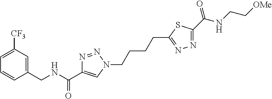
C1=C([CF3])C=C(CNC(C2=CN(CCCCC3=NN=C(C(NCC[OMe])=O)S3)N=N2)=O)C=C1
